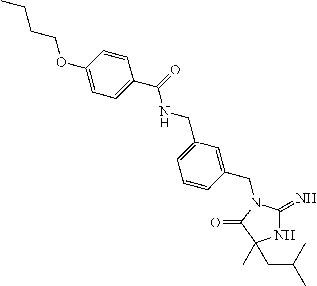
N1C(=N)N(CC2=CC(CNC(=O)C3=CC=C(OCCCC)C=C3)=CC=C2)C(=O)C1(C)CC(C)C
